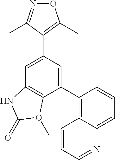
N1=C(C)C(C2=CC3=C(C(C4=C5C(=CC=C4C)N=CC=C5)=C2)O(C)C(=O)N3)=C(C)O1
